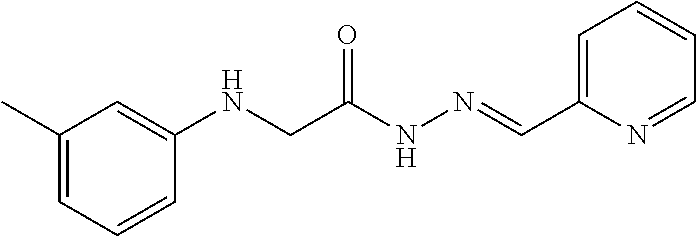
C1(C)=CC=CC(NCC(NN=CC2=CC=CC=N2)=O)=C1
